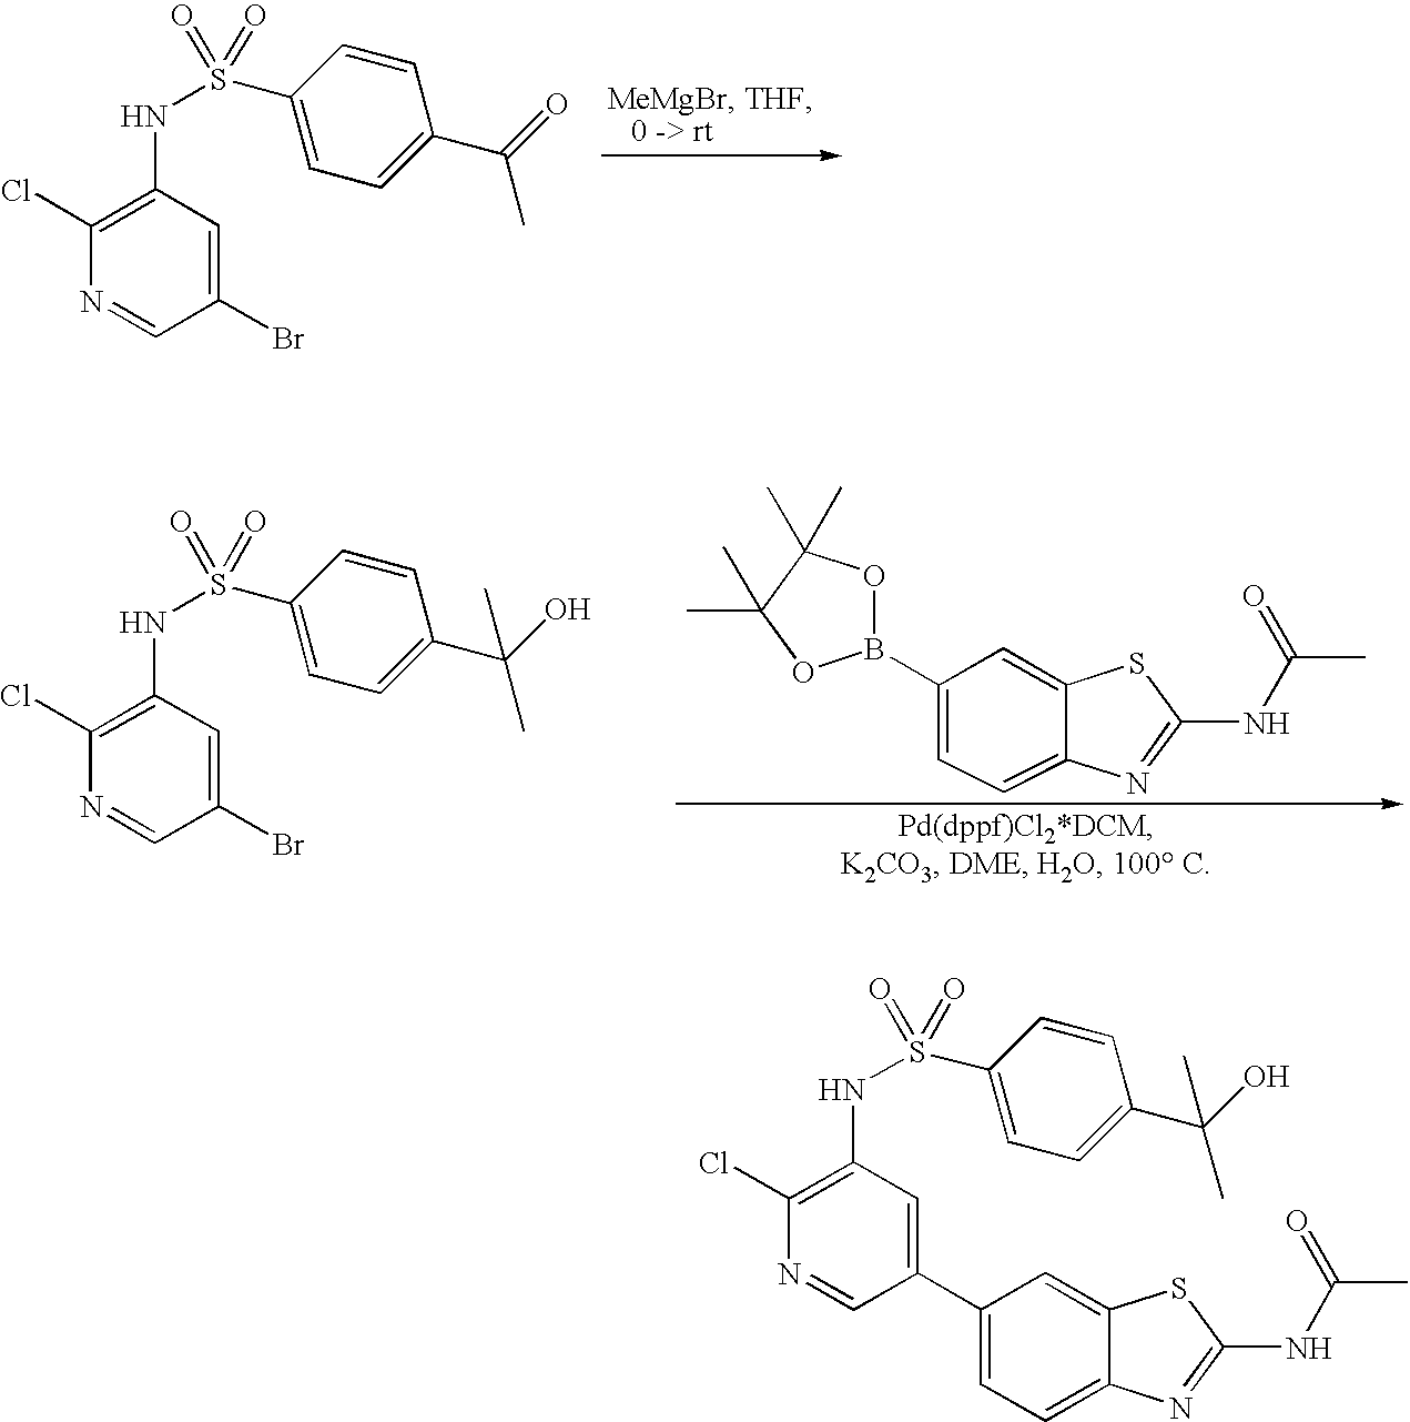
C1(Br)=CC(NS(C2=CC=C(C(=O)C)C=C2)(=O)=O)=C(Cl)N=C1.C1(Br)=CC(NS(C2=CC=C(C(O)(C)C)C=C2)(=O)=O)=C(Cl)N=C1.C1(B2OC(C)(C)C(C)(C)O2)=CC=C2C(=C1)SC(NC(=O)C)=N2.C1(C2=CC=C3C(=C2)SC(NC(C)=O)=N3)=CC(NS(C2=CC=C(C(O)(C)C)C=C2)(=O)=O)=C(Cl)N=C1
